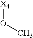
[X4]OC
